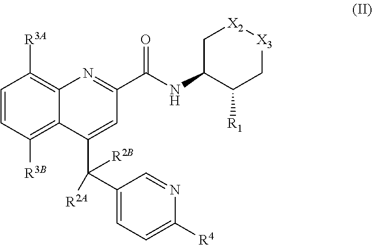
C1([R3B])=C2C(=C([R3A])C=C1)N=C(C(NC1C([R1])C[X3][X2]C1)=O)C=C2C(C1=CC=C([R4])N=C1)([R2A])[R2B]
